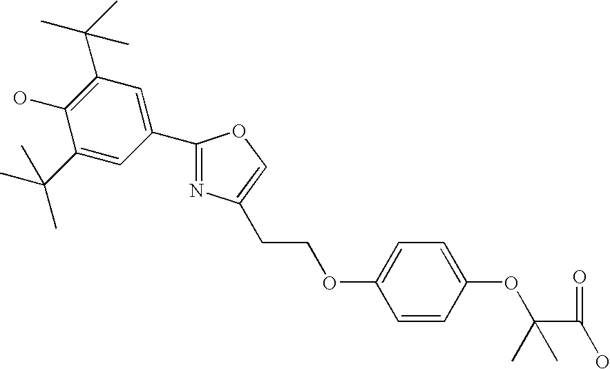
C1(C(C)(C)C)=C(O)C(C(C)(C)C)=CC(C2=NC(CCOC3=CC=C(OC(C(O)=O)(C)C)C=C3)=CO2)=C1
